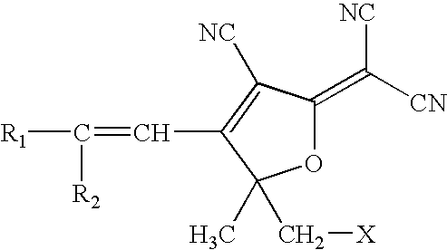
O1C(=C([CN])[NC])C([NC])=C(C=C([R2])[R1])C1(C)C[X]
